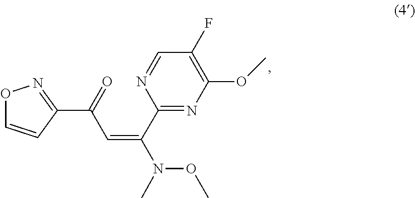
N(C)(OC)C(C1=NC(OC)=C(F)C=N1)=CC(C1=NOC=C1)=O
